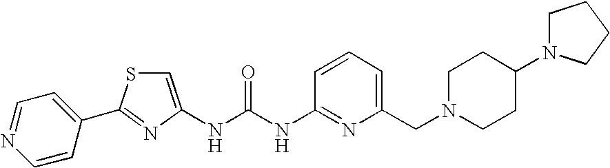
N(C(NC1=NC(CN2CCC(N3CCCC3)CC2)=CC=C1)=O)C1=CSC(C2=CC=NC=C2)=N1
